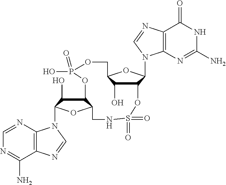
C1(O)C(N2C3=C(N=C2)C(N)=NC=N3)OC2C1OP(=O)(O)OCC1OC(N3C4=C(C(=O)NC(N)=N4)N=C3)C(OS(=O)(=O)NC2)C1O
